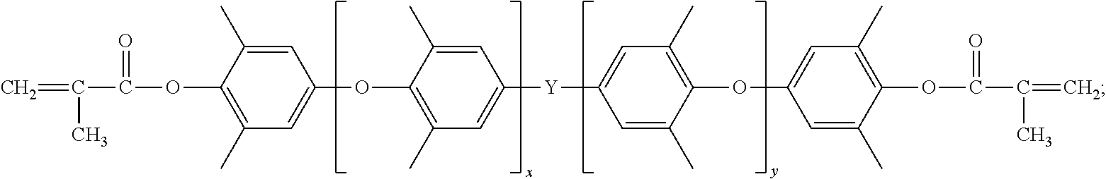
C(=C)(C)C(=O)OC1=C(C)C=C(OC2=C(C)C=C([Y]C3=CC(C)=C(OC4=CC(C)=C(OC(=O)C(=C)C)C(C)=C4)C(C)=C3)C=C2C)C=C1C
